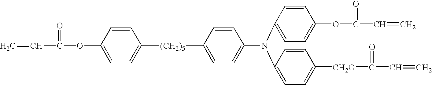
[(CH2)5](C1=CC=C(N(C2=CC=C(OC(=O)C=C)C=C2)C2=CC=C([CH2O]C(=O)C=C)C=C2)C=C1)C1=CC=C(OC(=O)C=C)C=C1
